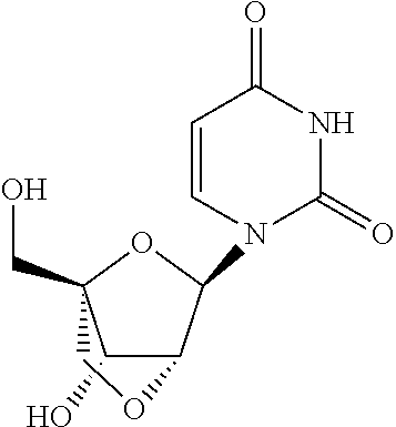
C1(O)C2C(N3C(=O)NC(=O)C=C3)OC1(CO)CO2
